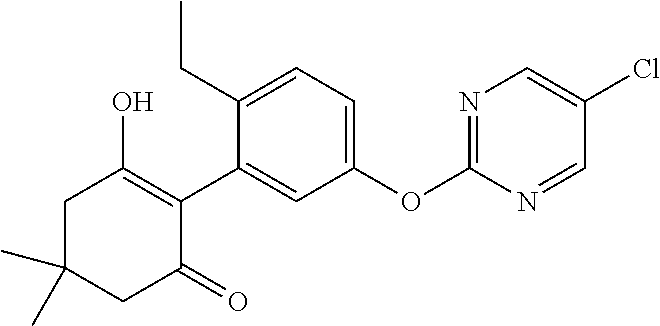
C1C(C)(C)CC(=O)C(C2=CC(OC3=NC=C(Cl)C=N3)=CC=C2CC)=C1O
